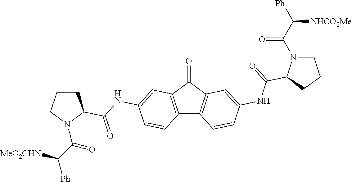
C12=C(C(=O)C3=C1C=CC(NC(=O)C1N(C(C([Ph])[NHCO2Me])=O)CCC1)=C3)C=C(NC(=O)C1CCCN1C(C([MeO2CHN])[Ph])=O)C=C2
